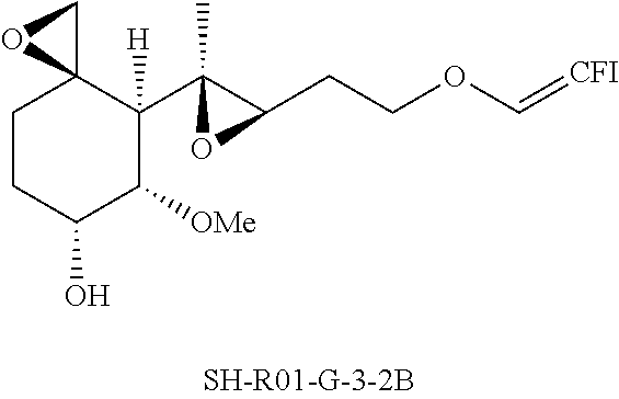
C1CC(O)C([OMe])C(C2(C)C(CCOC=[CFI])O2)([H])C12CO2
